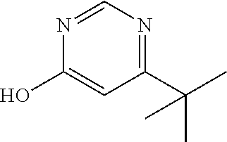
N1=CN=C(C(C)(C)C)C=C1O
